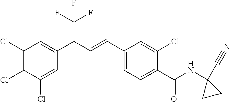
C1(Cl)=CC(C(C=CC2=CC=C(C(NC3(C#N)CC3)=O)C(Cl)=C2)C(F)(F)F)=CC(Cl)=C1Cl
